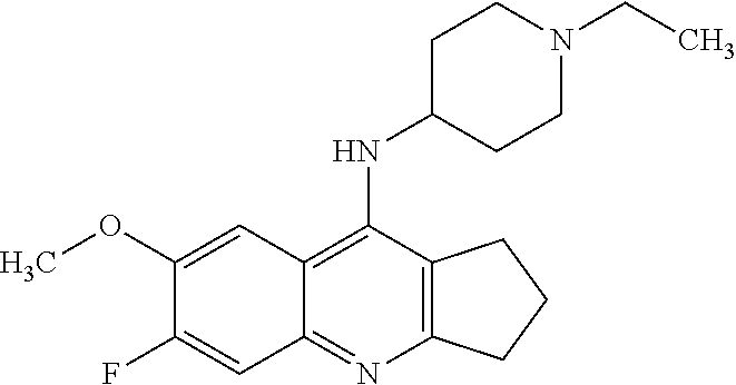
C1(OC)=CC2=C(NC3CCN(CC)CC3)C3=C(N=C2C=C1F)CCC3
